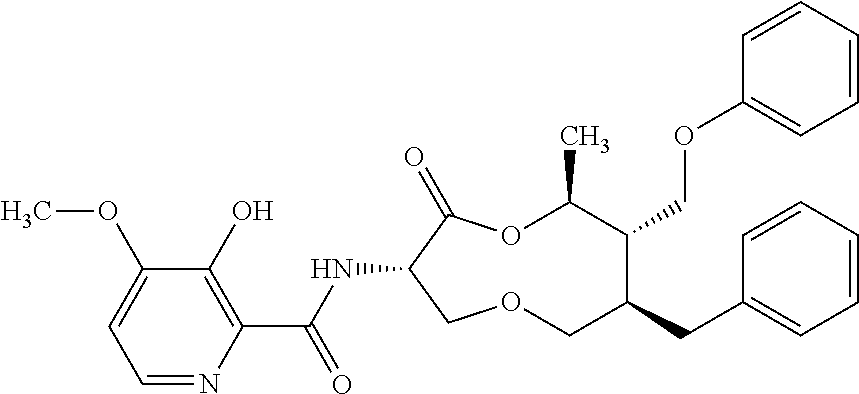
C1(O)=C(C(NC2C(=O)OC(C)C(COC3=CC=CC=C3)C(CC3=CC=CC=C3)COC2)=O)N=CC=C1OC
